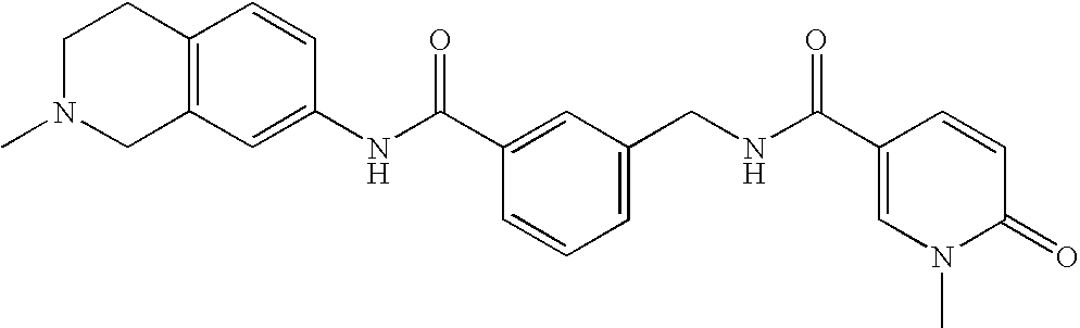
C1(NC(C2=CC(CNC(C3=CN(C)C(=O)C=C3)=O)=CC=C2)=O)=CC2=C(C=C1)CCN(C)C2
